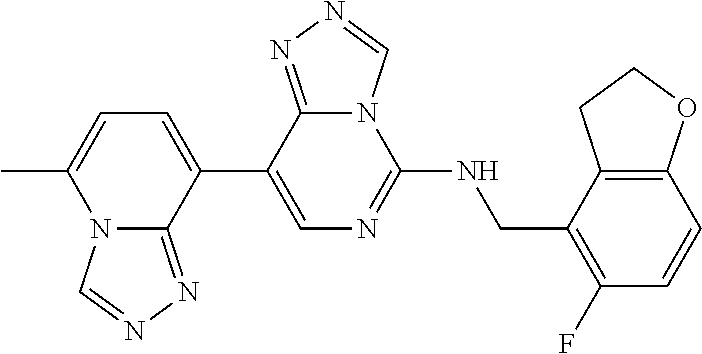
C1(C2=CC=C(C)N3C2=NN=C3)=CN=C(NCC2=C(F)C=CC3=C2CCO3)N2C1=NN=C2
